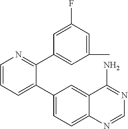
C1=CC=C(C2=CC=C3C(=C2)C(N)=NC=N3)C(C2=CC(C)=CC(F)=C2)=N1
